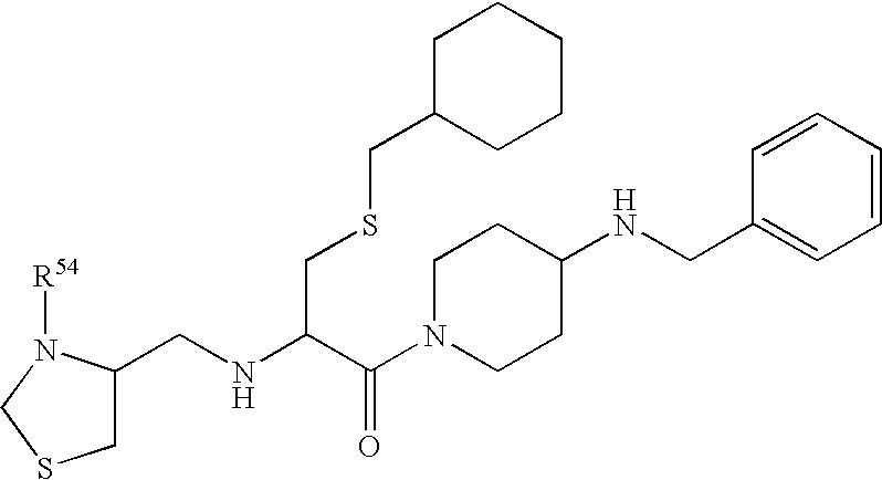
C1C(CNC(C(N2CCC(NCC3=CC=CC=C3)CC2)=O)CSCC2CCCCC2)N([R54])CS1
